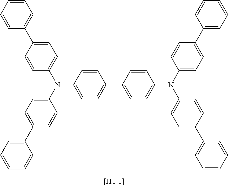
C1=CC=CC=C1C1=CC=C(N(C2=CC=C(C3=CC=CC=C3)C=C2)C2=CC=C(C3=CC=C(N(C4=CC=C(C5=CC=CC=C5)C=C4)C4=CC=C(C5=CC=CC=C5)C=C4)C=C3)C=C2)C=C1
